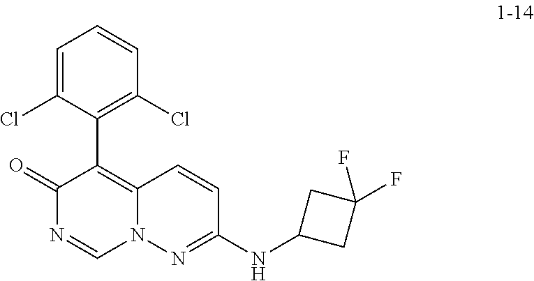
C1(C2=C3N(C=NC2=O)N=C(NC2CC(F)(F)C2)C=C3)=C(Cl)C=CC=C1Cl
